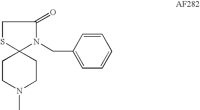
C1CN(C)CCC12N(CC1=CC=CC=C1)C(=O)CS2
